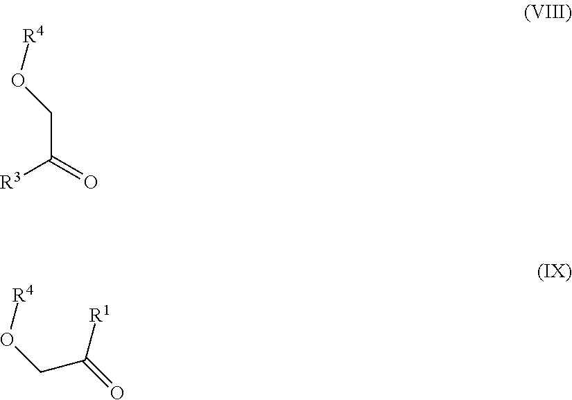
C(C(=O)[R3])O[R4].[R4]OCC(=O)[R1]
